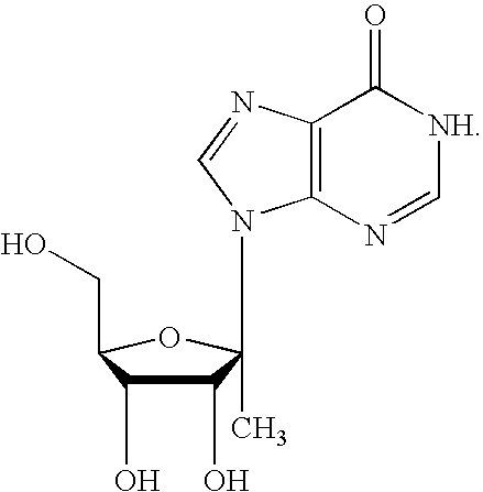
C12=C(N=C[NH]C1=O)N(C1(C)C(O)C(O)C(CO)O1)C=N2
